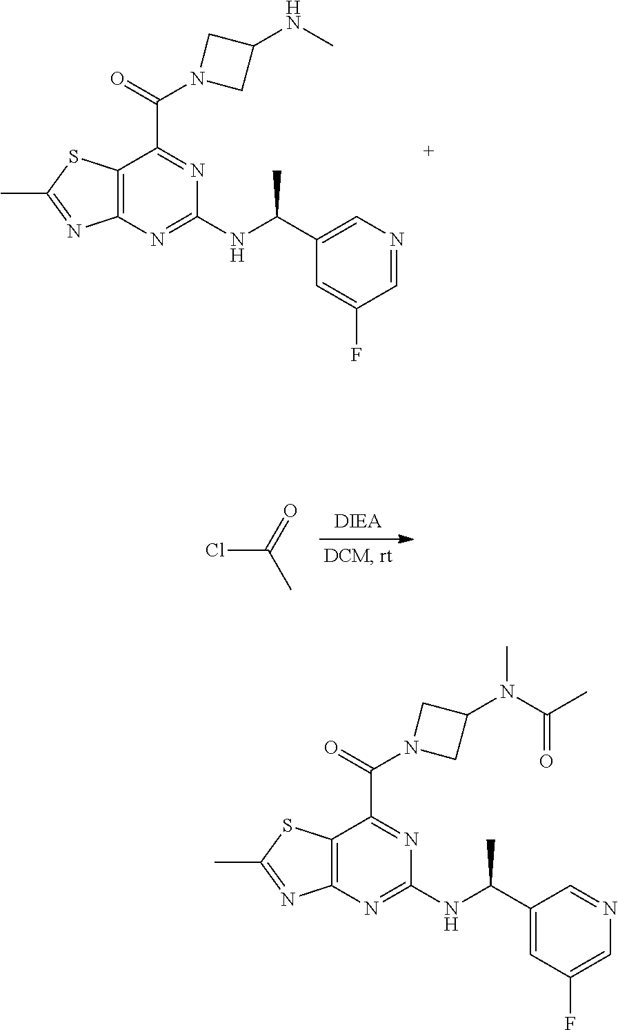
ClC(=O)C.C1(C(NC2=NC3=C(C(C(=O)N4CC(NC)C4)=N2)SC(C)=N3)C)=CN=CC(F)=C1.C1(C(NC2=NC3=C(C(C(=O)N4CC(N(C(C)=O)C)C4)=N2)SC(C)=N3)C)=CC(F)=CN=C1
